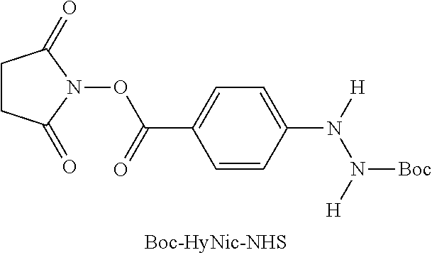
C1CC(=O)N(OC(=O)C2=CC=C(N([H])N([H])[Boc])C=C2)C1=O
